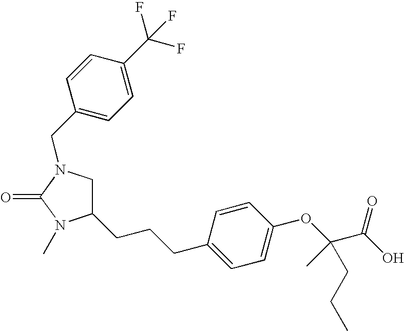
C1=CC(CCCC2CN(CC3=CC=C(C(F)(F)F)C=C3)C(=O)N2C)=CC=C1OC(C(O)=O)(C)CCC
